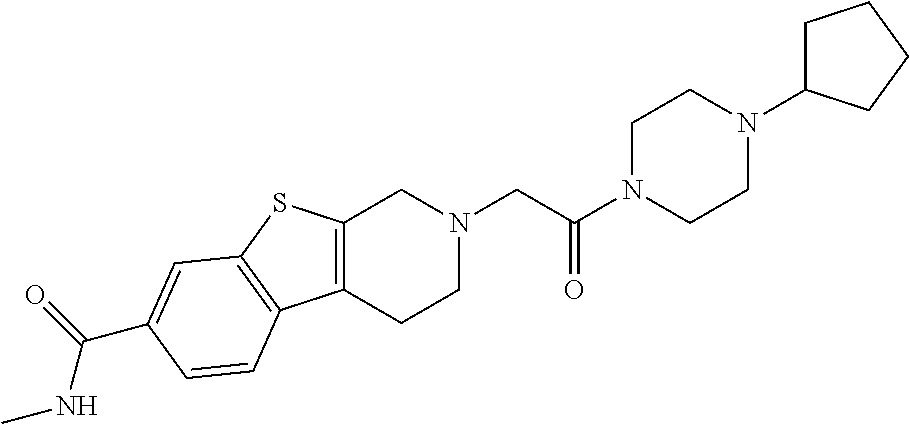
C1N(C(CN2CC3=C(CC2)C2=C(S3)C=C(C(=O)NC)C=C2)=O)CCN(C2CCCC2)C1
